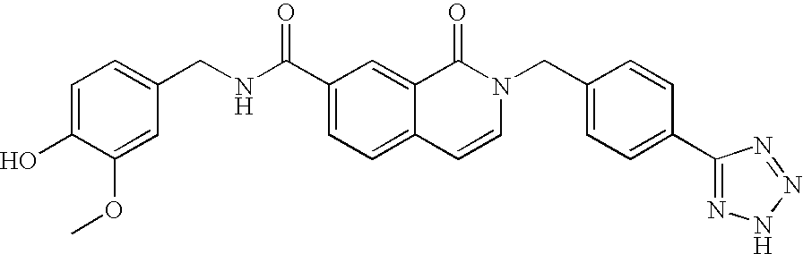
C(NC(C1=CC=C2C(=C1)C(=O)N(CC1=CC=C(C3=NNN=N3)C=C1)C=C2)=O)C1=CC=C(O)C(OC)=C1
